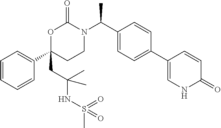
C1=CC=CC(C2(CC(NS(C)(=O)=O)(C)C)CCN(C(C3=CC=C(C4=CNC(=O)C=C4)C=C3)C)C(=O)O2)=C1
